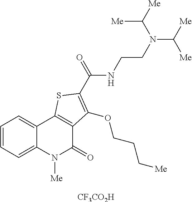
[CF3CO2H].C1=CC=C2C(=C1)C1=C(C(=O)N2[Me])C(OCCC[Me])=C(C(NCCN(C([Me])[Me])C([Me])[Me])=O)S1
